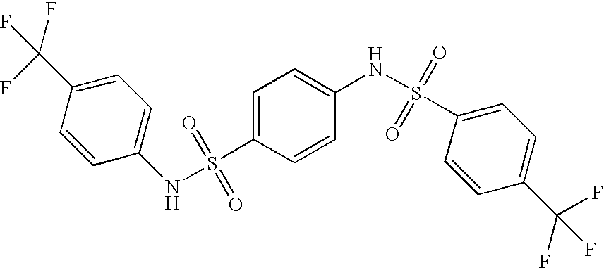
C1=CC(C(F)(F)F)=CC=C1NS(C1=CC=C(NS(C2=CC=C(C(F)(F)F)C=C2)(=O)=O)C=C1)(=O)=O
